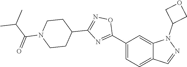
C1(C2=NC(C3CCN(C(=O)C(C)C)CC3)=NO2)=CC=C2C(=C1)N(C1COC1)N=C2
